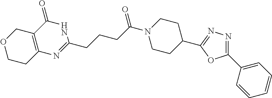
C1(C2=CC=CC=C2)=NN=C(C2CCN(C(CCCC3=NC4=C(C(=O)N3)COCC4)=O)CC2)O1
